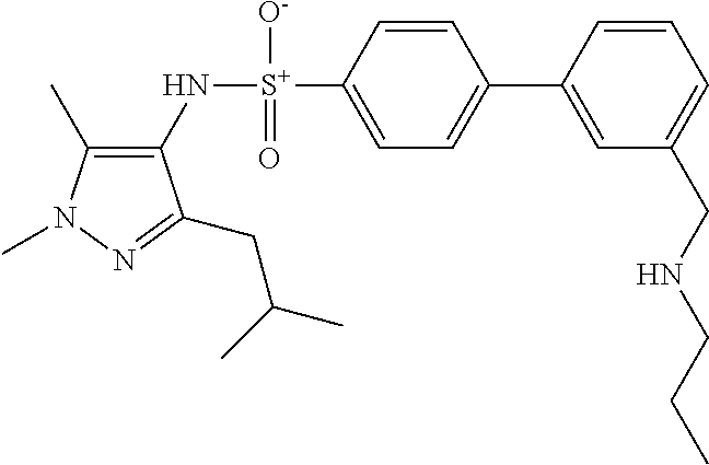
C1(C)=C(N[S+](C2=CC=C(C3=CC(CNCCC)=CC=C3)C=C2)([O-])=O)C(CC(C)C)=NN1C
